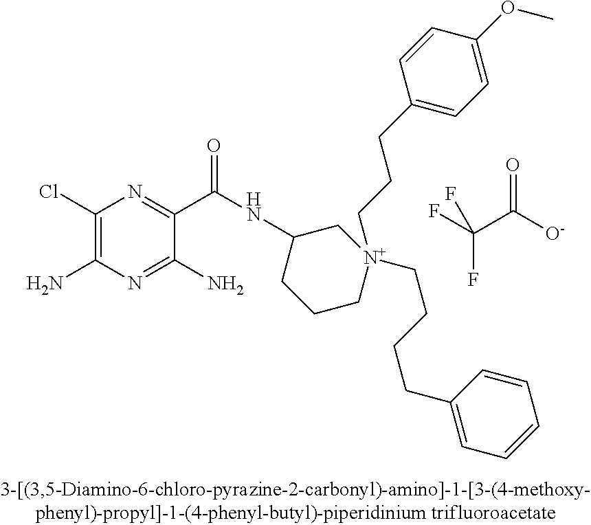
C1(Cl)=C(N)N=C(N)C(C(NC2CCC[N+](CCCC3=CC=C(OC)C=C3)(CCCCC3=CC=CC=C3)C2)=O)=N1.FC(C([O-])=O)(F)F
